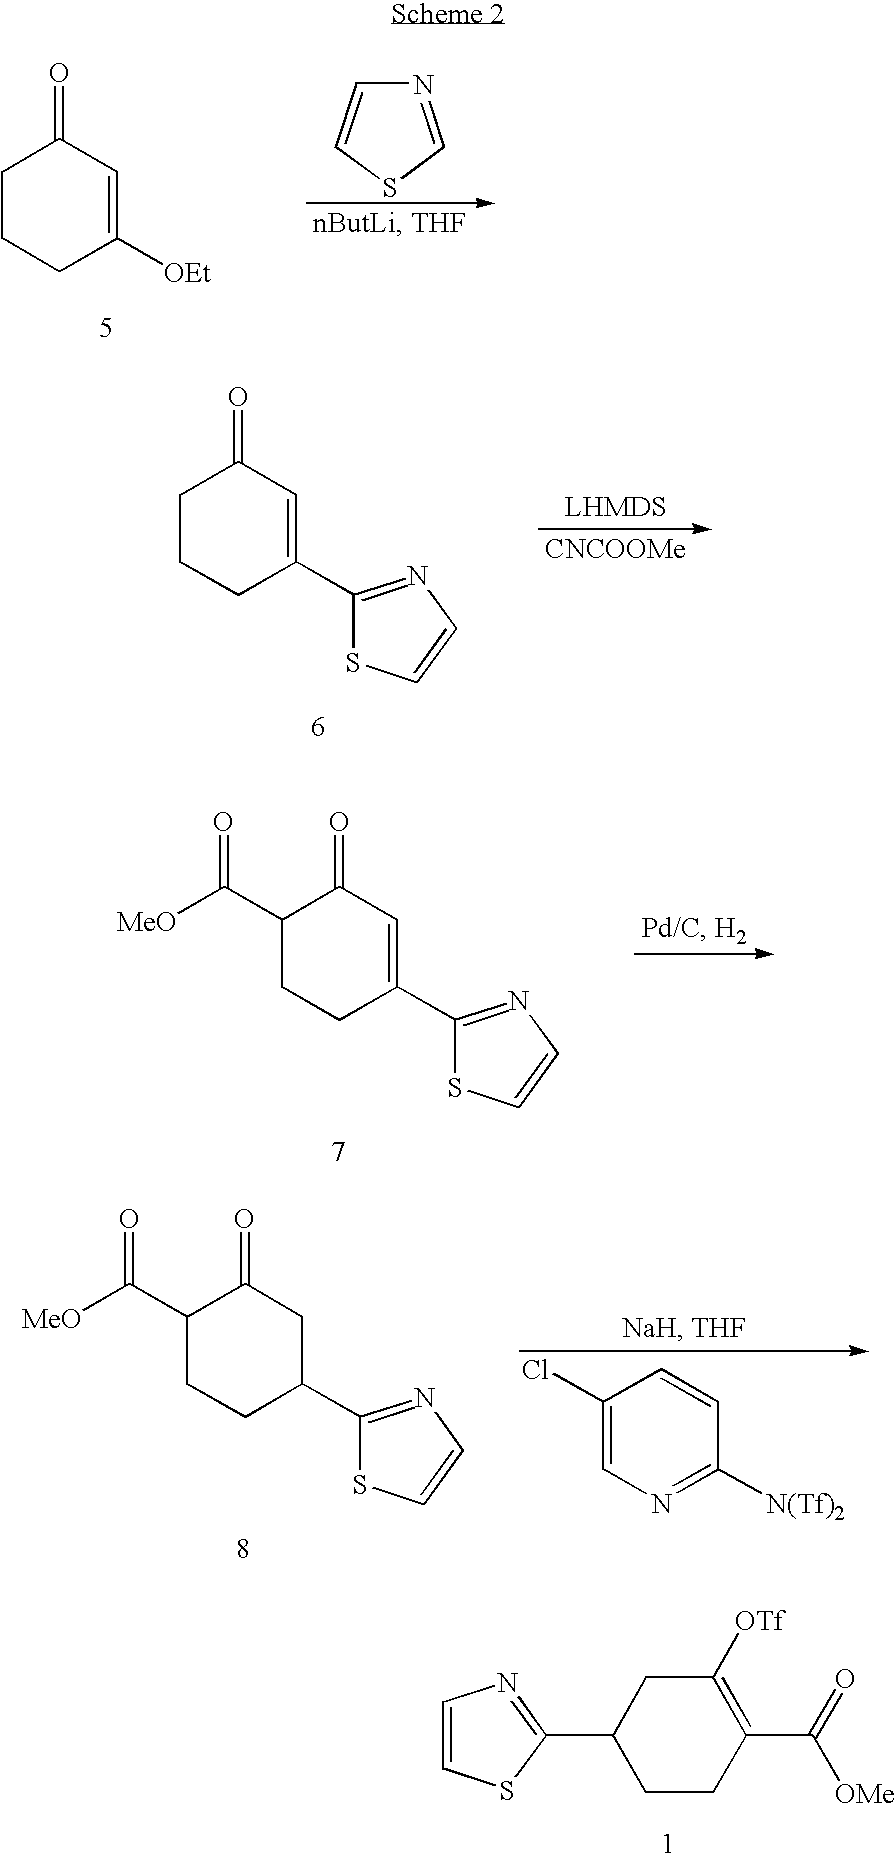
C1CCC([OEt])=CC1=O.N1=CSC=C1.C1CCC(C2=NC=CS2)=CC1=O.[CNCOOMe].C1(C([MeO])=O)CCC(C2=NC=CS2)=CC1=O.C1(C([MeO])=O)CCC(C2=NC=CS2)CC1=O.C1(Cl)=CN=C([N(Tf)2])C=C1.C1=CSC(C2CCC(C([OMe])=O)=C([OTf])C2)=N1
